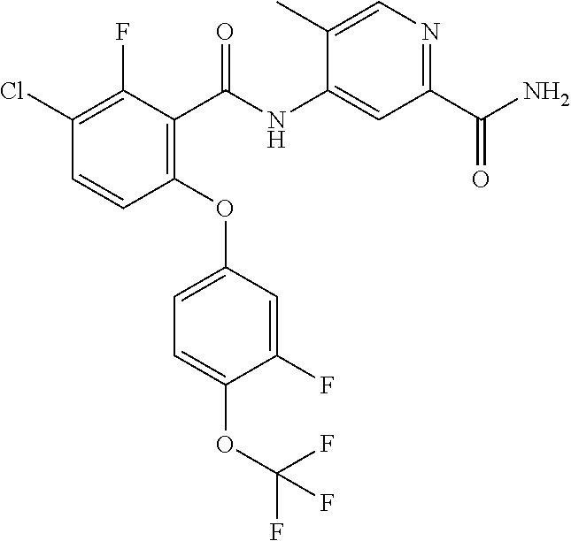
C1(OC2=CC=C(OC(F)(F)F)C(F)=C2)=C(C(NC2=CC(C(N)=O)=NC=C2C)=O)C(F)=C(Cl)C=C1
